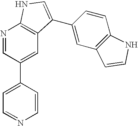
C1=CC(C2=CC3=C(N=C2)NC=C3C2=CC3=C(C=C2)NC=C3)=CC=N1
